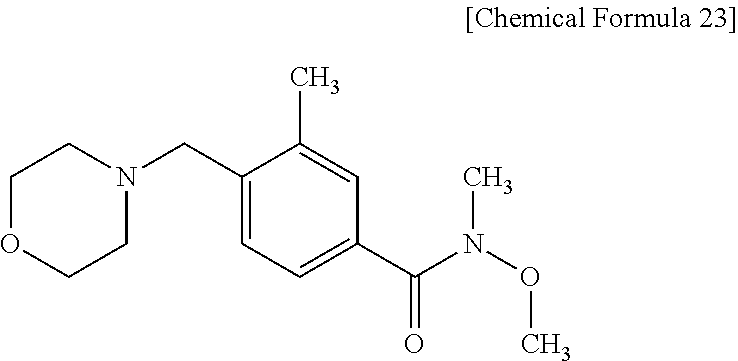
C1N(CC2=CC=C(C(N(OC)C)=O)C=C2C)CCOC1
